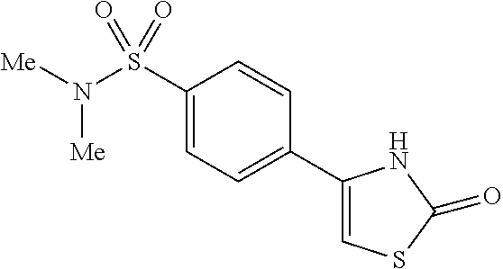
C1(S(N([Me])[Me])(=O)=O)=CC=C(C2=CSC(=O)N2)C=C1
